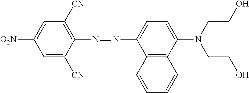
[NO2]C1=CC([CN])=C(N=NC2=CC=C(N(CCO)CCO)C3=C2C=CC=C3)C([CN])=C1
